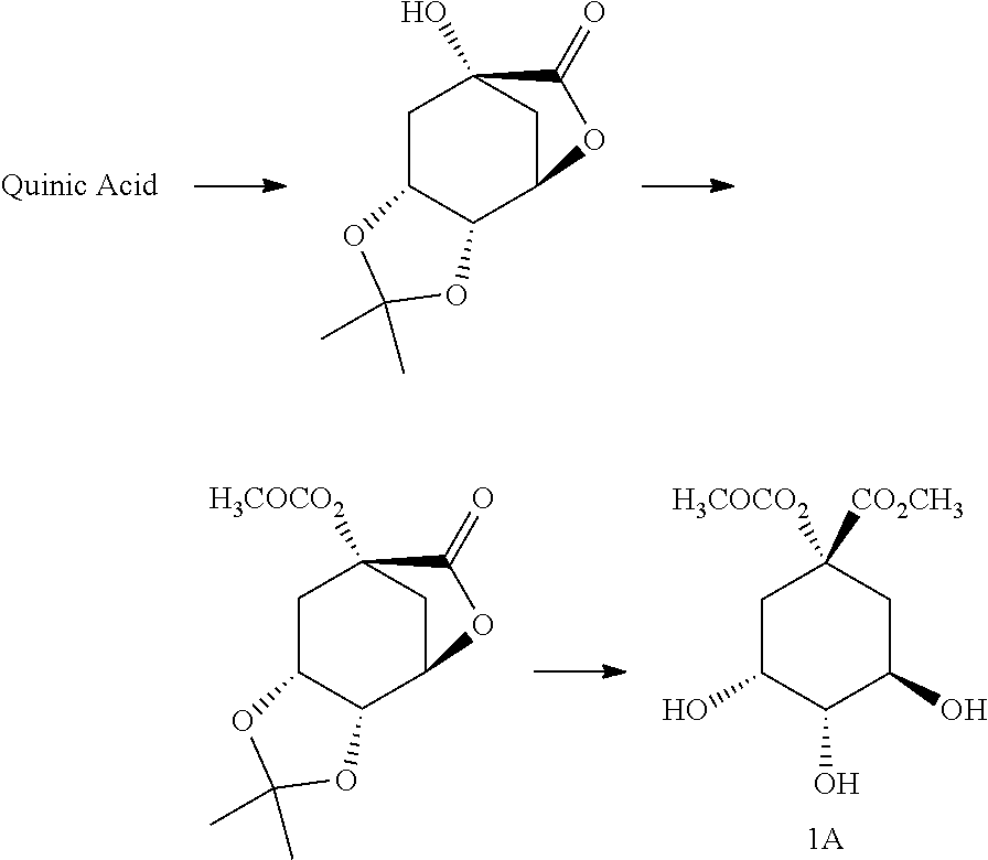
C1C2C(C3CC1(O)C(=O)O3)OC(C)(C)O2.C1C(O)C(O)C(O)CC1([H3COCO2])[CO2CH3].C1C2C(C3CC1([H3COCO2])C(=O)O3)OC(C)(C)O2
